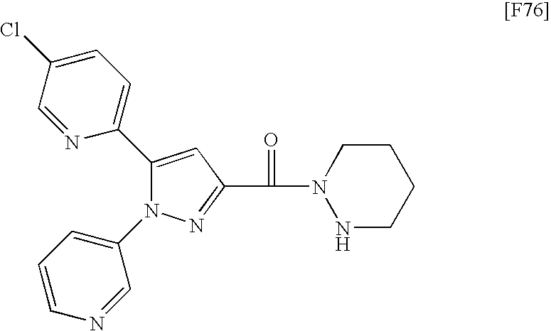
C1(C2=CC=C(Cl)C=N2)=CC(C(=O)N2NCCCC2)=NN1C1=CC=CN=C1
